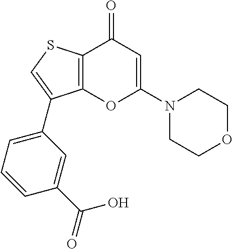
C12=C(C(=O)C=C(N3CCOCC3)O1)SC=C2C1=CC=CC(C(O)=O)=C1
